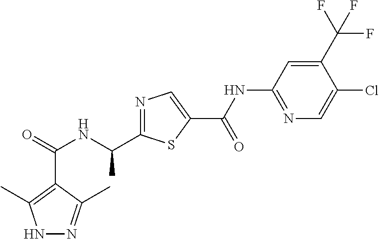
C(=O)(NC(C)C1=NC=C(C(NC2=NC=C(Cl)C(C(F)(F)F)=C2)=O)S1)C1=C(C)NN=C1C
